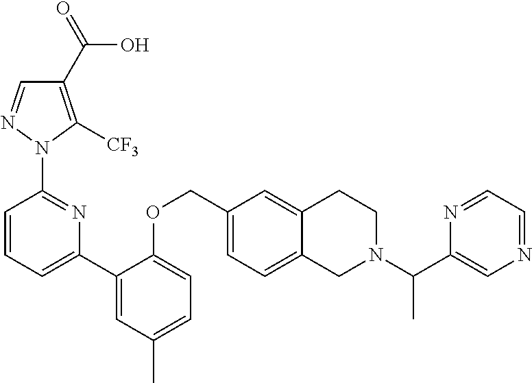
C1(C(=O)O)=C([CF3])N(C2=NC(C3=CC(C)=CC=C3OCC3=CC=C4C(=C3)CCN(C(C3=CN=CC=N3)C)C4)=CC=C2)N=C1
